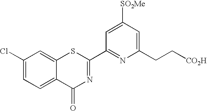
[SO2Me]C1=CC(C2=NC(=O)C3=CC=C(Cl)C=C3S2)=NC(CC[CO2H])=C1
